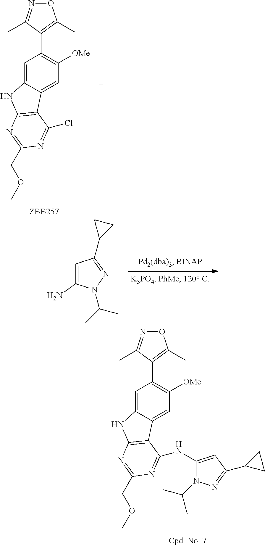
C1=C2C(=CC([OMe])=C1C1=C(C)ON=C1C)C1=C(N2)N=C(COC)N=C1Cl.C1=C(N)N(C(C)C)N=C1C1CC1.C1=C2C(=CC([OMe])=C1C1=C(C)ON=C1C)C1=C(N2)N=C(COC)N=C1NC1=CC(C2CC2)=NN1C(C)C
